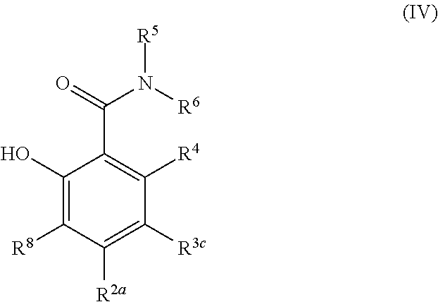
C1(O)=C([R8])C([R2a])=C([R3c])C([R4])=C1C(=O)N([R6])[R5]
